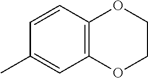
C12=C(C=CC(C)=C1)OCCO2
